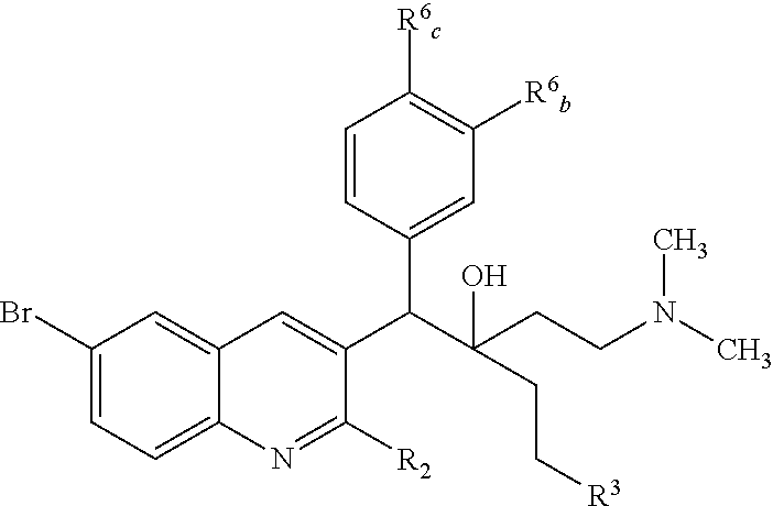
C1(Br)=CC=C2C(=C1)C=C(C(C(CCN(C)C)(O)CC[R3])C1=CC([R6b])=C([R6c])C=C1)C([R2])=N2
